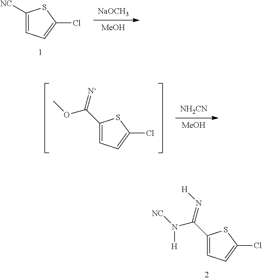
[MeOH].[NH2CN].C1(C(=[N-])OC)=CC=C(Cl)S1.C1(C(=N[H])N([NC])[H])=CC=C(Cl)S1.[MeOH].[NaOCH3].C1([NC])=CC=C(Cl)S1
